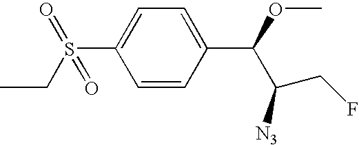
C1(S(CC)(=O)=O)=CC=C(C(OC)C(CF)[N3])C=C1
